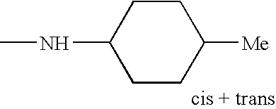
C1C(NC)CCC([Me])C1
